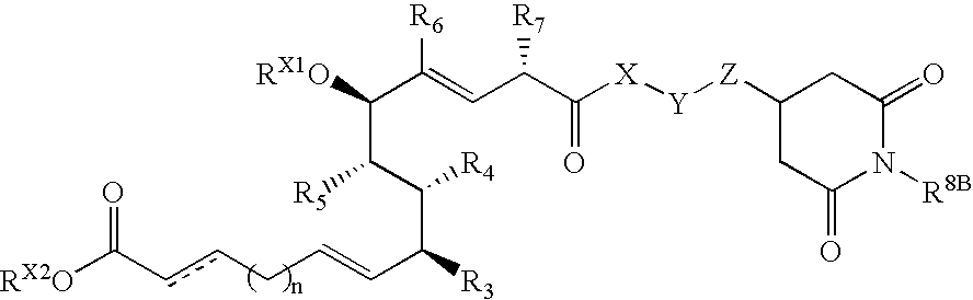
[RX2O]C(ccCC=CC([R3])C(C([R5])C([RX1O])C(=CC(C([X][Y][Z]C1CC(=O)N([R8B])C(=O)C1)=O)[R7])[R6])[R4])=O
